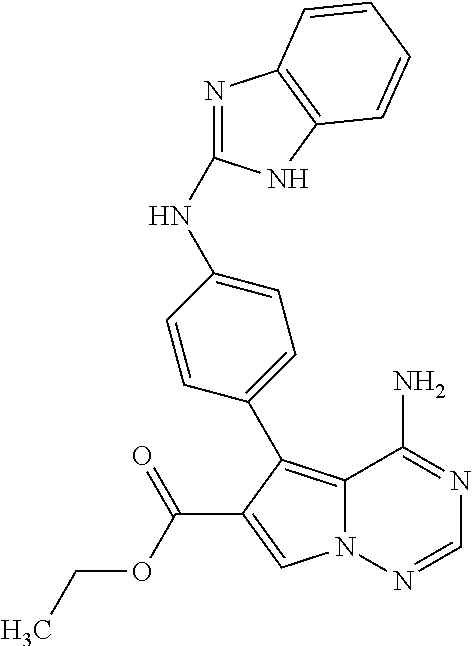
N(C1=NC2=C(N1)C=CC=C2)C1=CC=C(C2=C3N(N=CN=C3N)C=C2C(OCC)=O)C=C1
